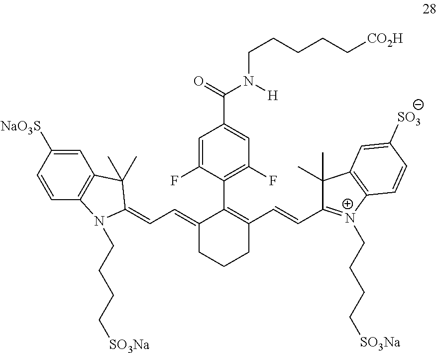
C1=C(F)C(C2=C(C=CC3=[N+](CCCC[SO3Na])C4=C(C3(C)C)C=C([SO3])C=C4)CCCC2=CC=C2N(CCCC[SO3Na])C3=C(C=C([NaO3S])C=C3)C2(C)C)=C(F)C=C1C(=O)N(CCCCC[CO2H])[H]
